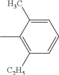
C1(C)=C([C2H5])C=CC=C1C
